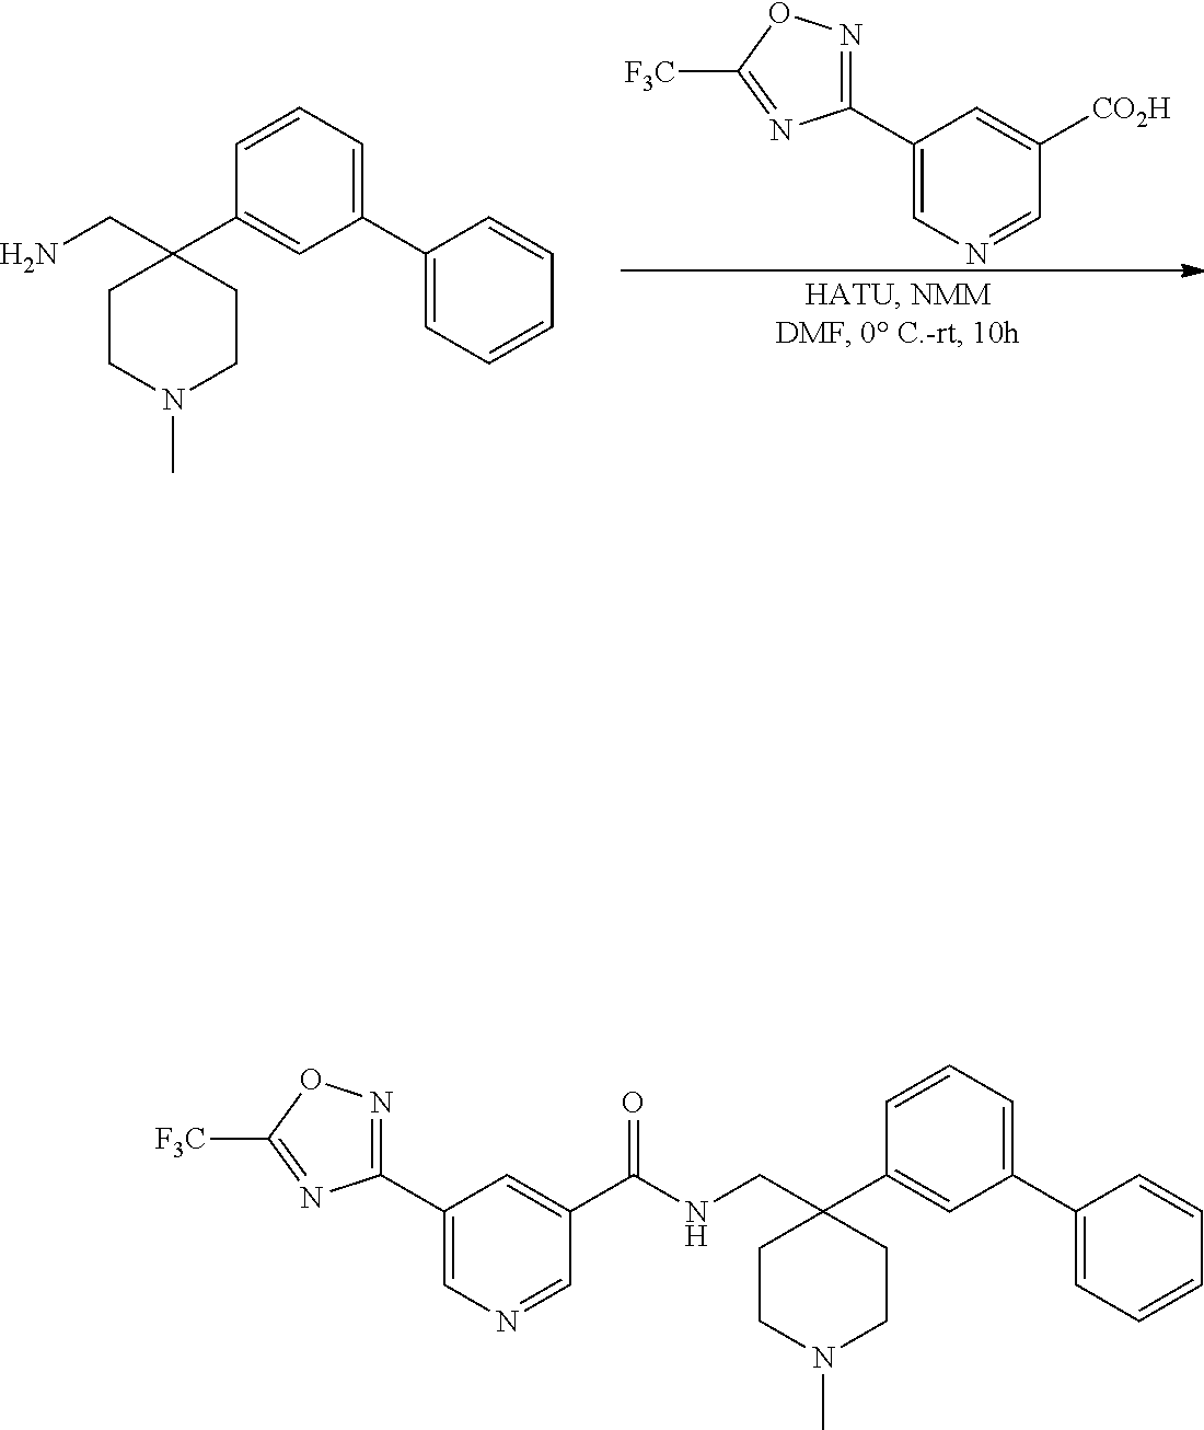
C1(C2=NOC([F3C])=N2)=CN=CC([CO2H])=C1.NCC1(C2=CC(C3=CC=CC=C3)=CC=C2)CCN(C)CC1.C1(C2=CN=CC(C(NCC3(C4=CC(C5=CC=CC=C5)=CC=C4)CCN(C)CC3)=O)=C2)=NOC([F3C])=N1
